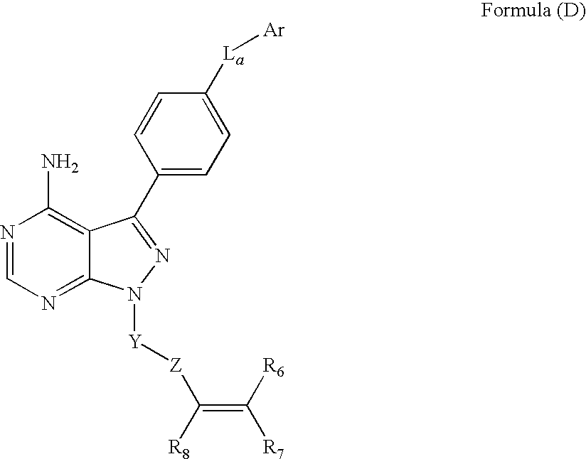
C1(C2=NN([Y][Z]C(=C([R6])[R7])[R8])C3=NC=NC(N)=C32)=CC=C([La][Ar])C=C1
